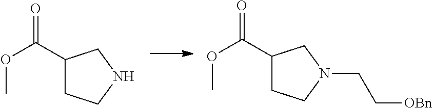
C1(C(OC)=O)CCNC1.C1(C(OC)=O)CCN(CC[OBn])C1
